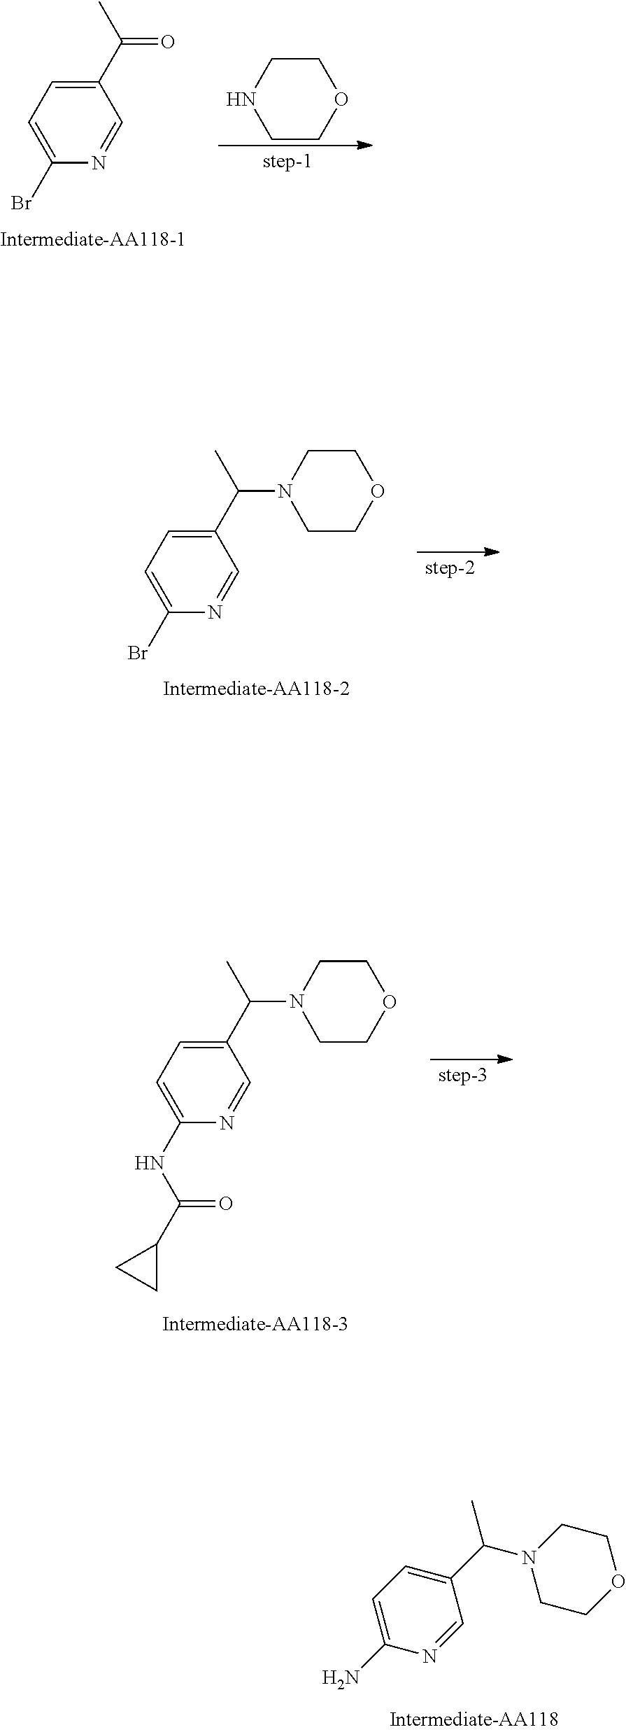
C1CNCCO1.C1(C(C)=O)=CC=C(Br)N=C1.C1(C(C)N2CCOCC2)=CC=C(Br)N=C1.C1(C(C)N2CCOCC2)=CC=C(NC(C2CC2)=O)N=C1.C1(C(N2CCOCC2)C)=CC=C(N)N=C1
